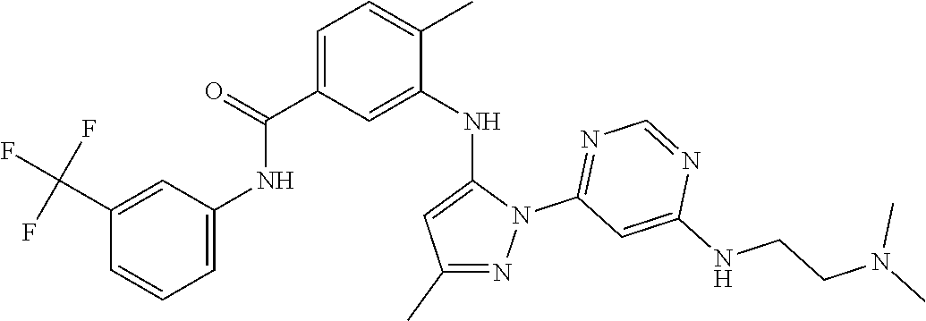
C1(C(F)(F)F)=CC(NC(C2=CC=C(C)C(NC3=CC(C)=NN3C3=NC=NC(NCCN(C)C)=C3)=C2)=O)=CC=C1
